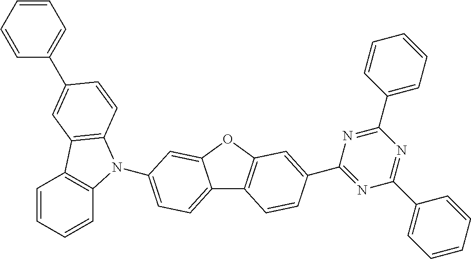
C12=CC=C(N3C4=C(C=CC=C4)C4=C3C=CC(C3=CC=CC=C3)=C4)C=C1OC1=C2C=CC(C2=NC(C3=CC=CC=C3)=NC(C3=CC=CC=C3)=N2)=C1
